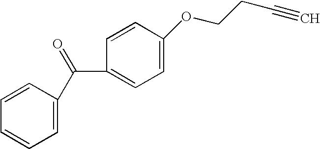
C1=C(C(C2=CC=C(OCCC#C)C=C2)=O)C=CC=C1
